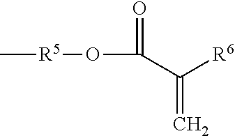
C[R5]OC(C([R6])=C)=O
